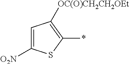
C1([O2N])=CC([OC(O)CH2CH2OEt])=C(*)S1
